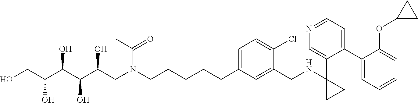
C1(C2=CC=NC=C2C2(NCC3=CC(C(C)CCCCN(CC(C(C(C(CO)O)O)O)O)C(C)=O)=CC=C3Cl)CC2)=CC=CC=C1OC1CC1
